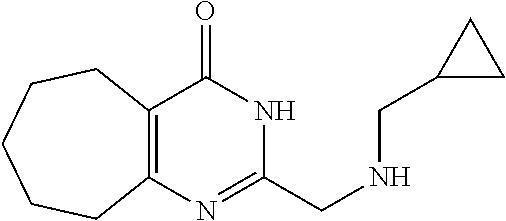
C12=C(C(=O)NC(CNCC3CC3)=N1)CCCCC2
